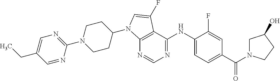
C12=C(C(NC3=CC=C(C(N4CC(O)CC4)=O)C=C3F)=NC=N1)C(F)=CN2C1CCN(C2=NC=C(CC)C=N2)CC1
